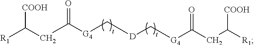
[R1]C(CC([G4]C[D]C[G4]C(CC([R1])[COOH])=O)=O)[COOH]
